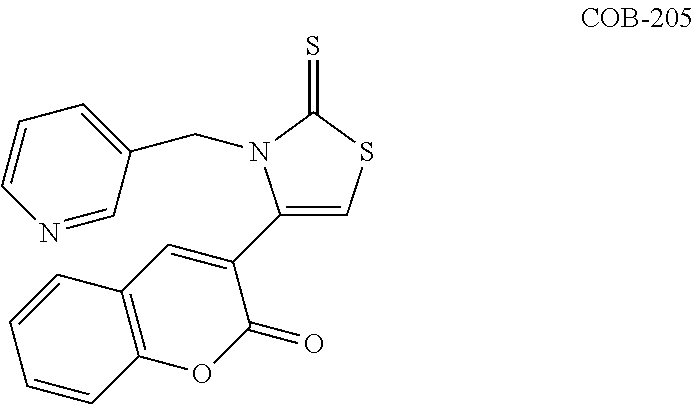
C1(C2=CC3=C(OC2=O)C=CC=C3)=CSC(=S)N1CC1=CC=CN=C1
